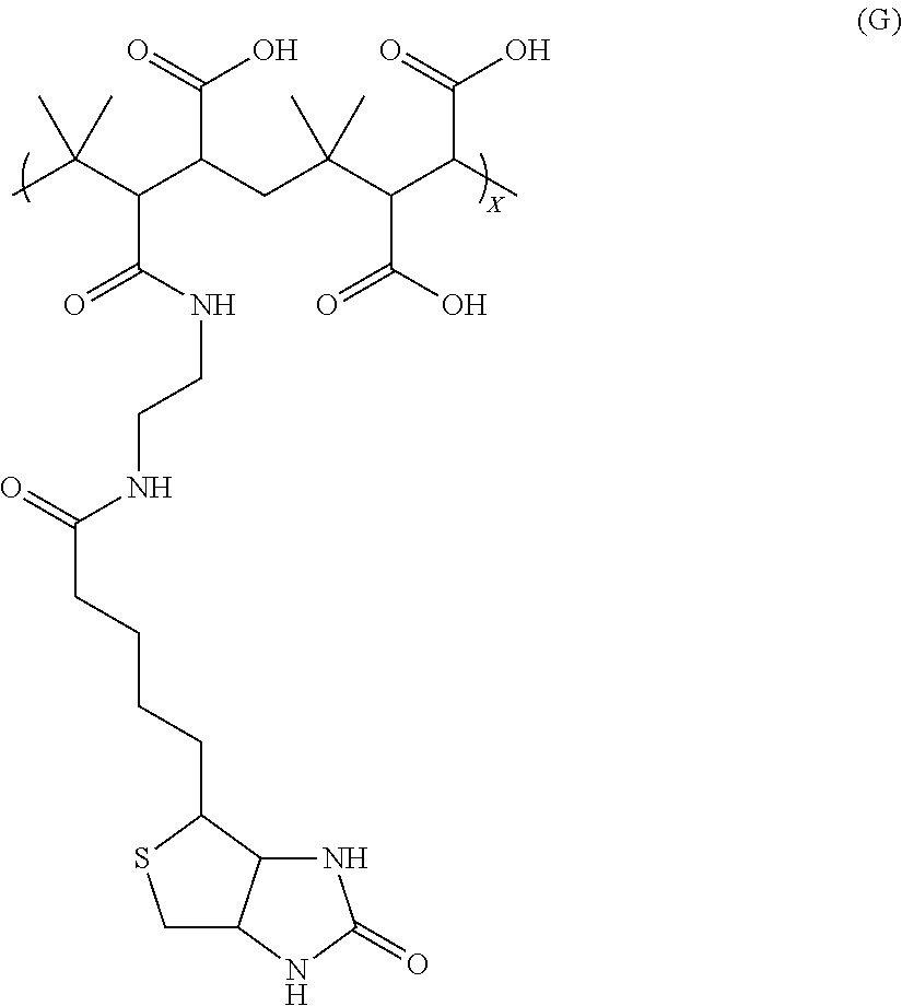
CC(C(C(C(=O)O)CC(C(C(C)C(=O)O)C(O)=O)(C)C)C(NCCNC(CCCCC1SCC2C1NC(=O)N2)=O)=O)(C)C
